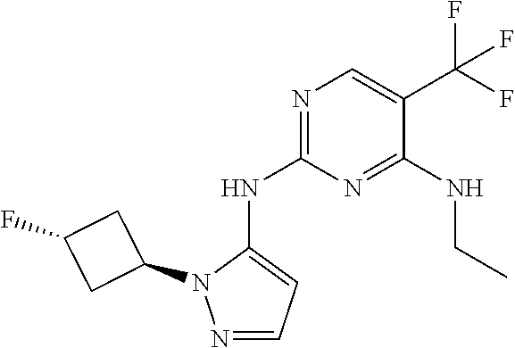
C1=NN(C2CC(F)C2)C(NC2=NC=C(C(F)(F)F)C(NCC)=N2)=C1
